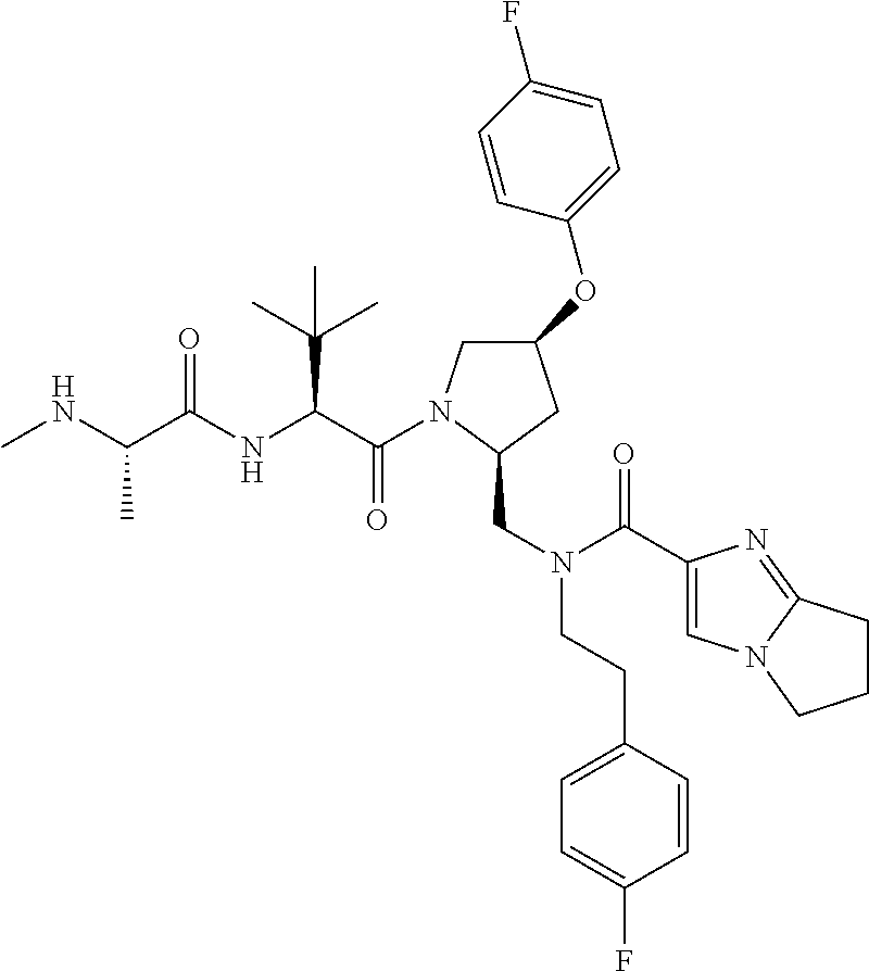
C(C(NC(C(NC)C)=O)C(C)(C)C)(=O)N1CC(OC2=CC=C(F)C=C2)CC1CN(C(=O)C1=CN2C(=N1)CCC2)CCC1=CC=C(F)C=C1
